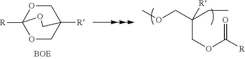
O1CC2([R])COC1([R])OC2.O(CC(CC)([R])COC([R])=O)C
